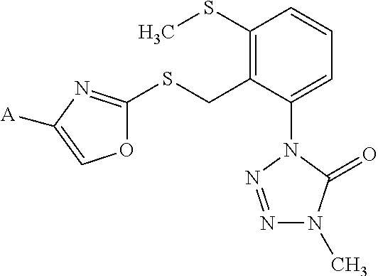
C1(SC)=C(CSC2=NC([A])=CO2)C(N2N=NN(C)C2=O)=CC=C1
